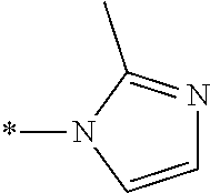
C1=CN(*)C(C)=N1
